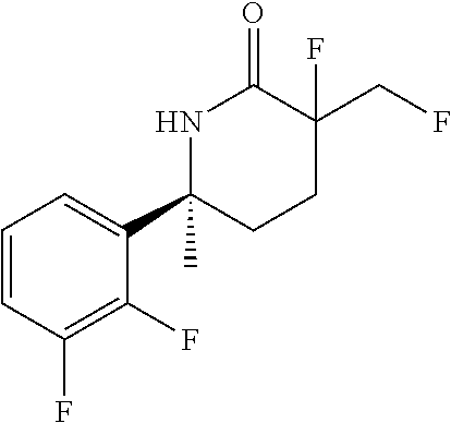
C1=CC(F)=C(F)C(C2(C)CCC(CF)(F)C(=O)N2)=C1
